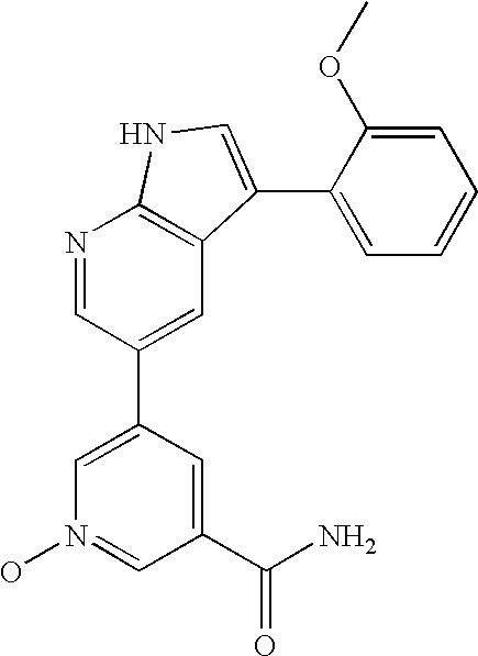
N1=CC(C2=CN(O)=CC(C(N)=O)=C2)=CC2=C1NC=C2C1=CC=CC=C1OC
